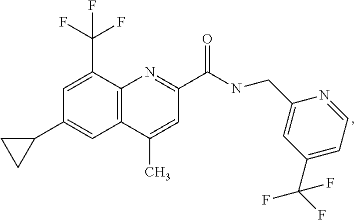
C1=C(C(F)(F)F)C2=C(C=C1C1CC1)C(C)=CC(C(=O)NCC1=CC(C(F)(F)F)=CC=N1)=N2
